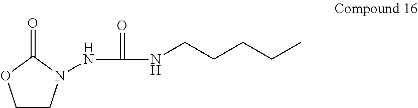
C1CN(NC(=O)NCCCCC)C(=O)O1
